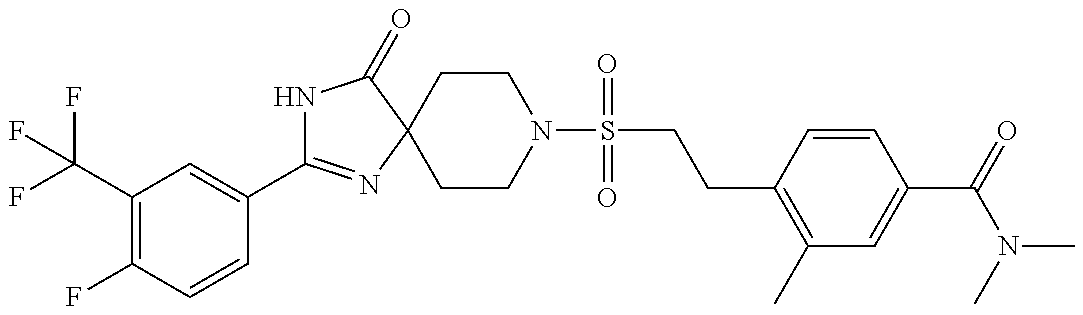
N1C(C2=CC(C(F)(F)F)=C(F)C=C2)=NC2(C1=O)CCN(S(CCC1=C(C)C=C(C(N(C)C)=O)C=C1)(=O)=O)CC2
